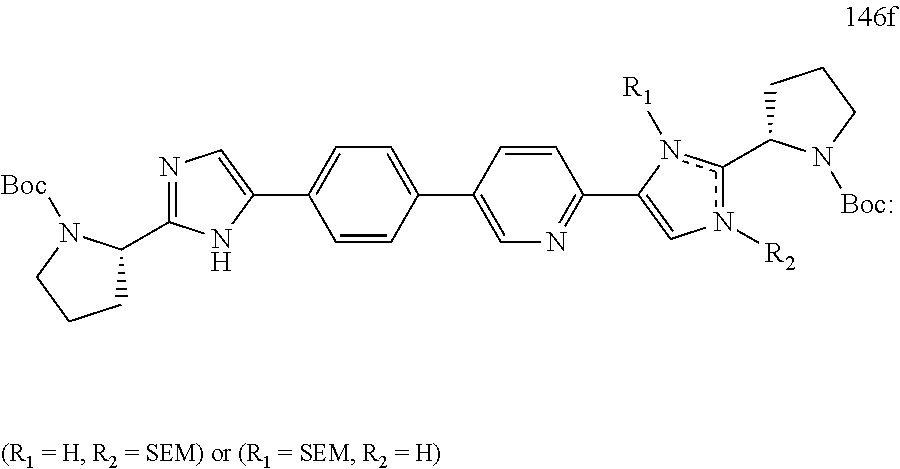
C1=C(C2=CN=C(C3=Cn([R2])c(C4CCCN4[Boc:])n3[R1])C=C2)C=CC(C2=CN=C(C3CCCN3[Boc])N2)=C1
